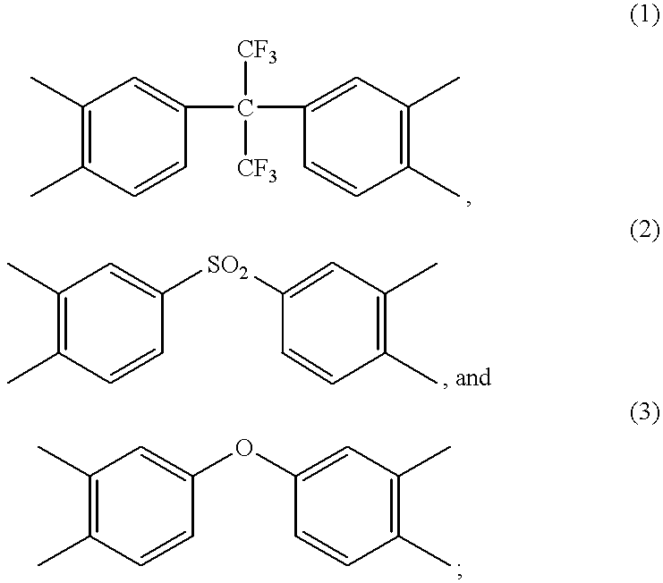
C1(C)=C(C)C=CC(C([CF3])([CF3])C2=CC(C)=C(C)C=C2)=C1.C1(C)=C(C)C=CC([SO2]C2=CC(C)=C(C)C=C2)=C1.C1(C)=C(C)C=CC(OC2=CC(C)=C(C)C=C2)=C1
